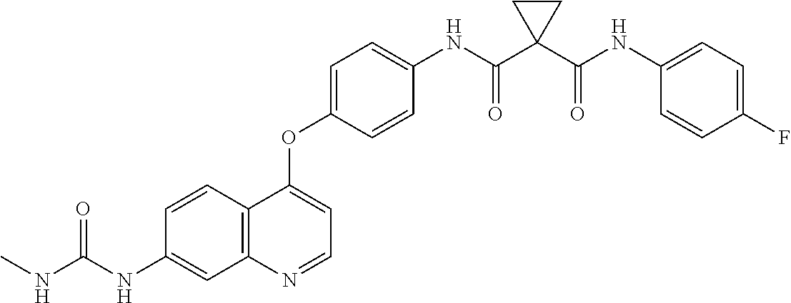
C12=C(N=CC=C1OC1=CC=C(NC(C3(C(NC4=CC=C(F)C=C4)=O)CC3)=O)C=C1)C=C(NC(NC)=O)C=C2
